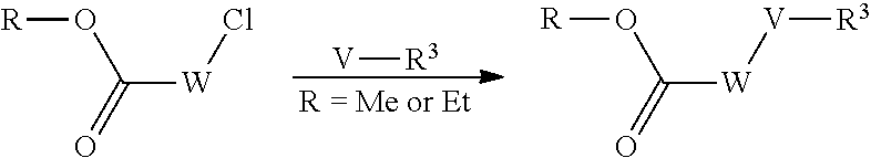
[V][R3].C([W]Cl)(=O)O[R].C([W][V][R3])(=O)O[R]
